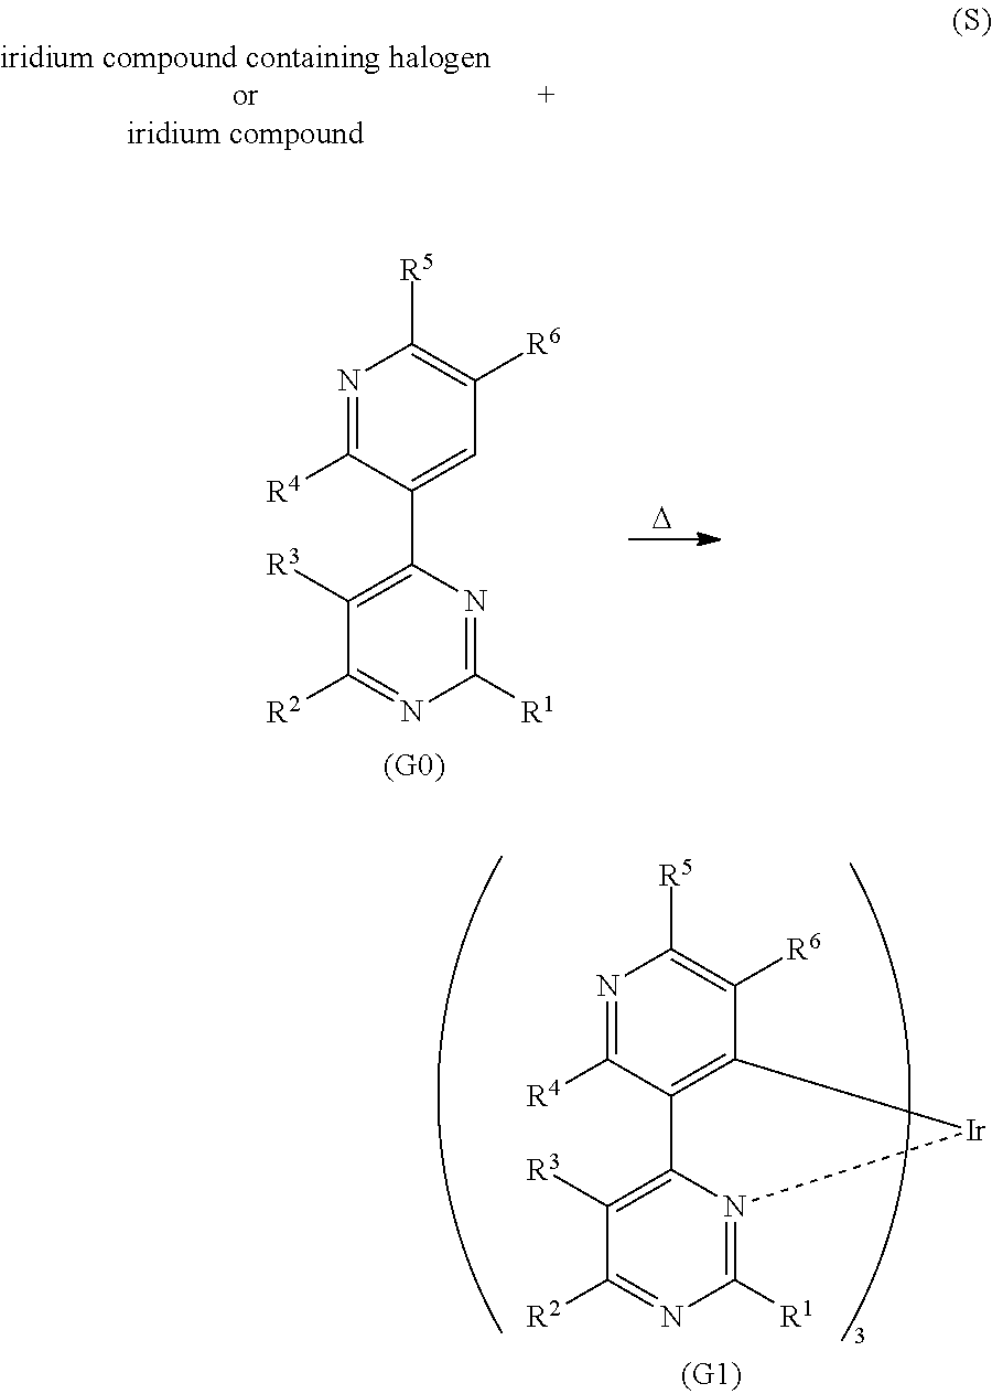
N1=C([R4])C2=C(C([R6])=C1[R5])[Ir]N1=C([R1])N=C([R2])C([R3])=C21.N1=C([R4])C(C2=C([R3])C([R2])=NC([R1])=N2)=CC([R6])=C1[R5].[D]
